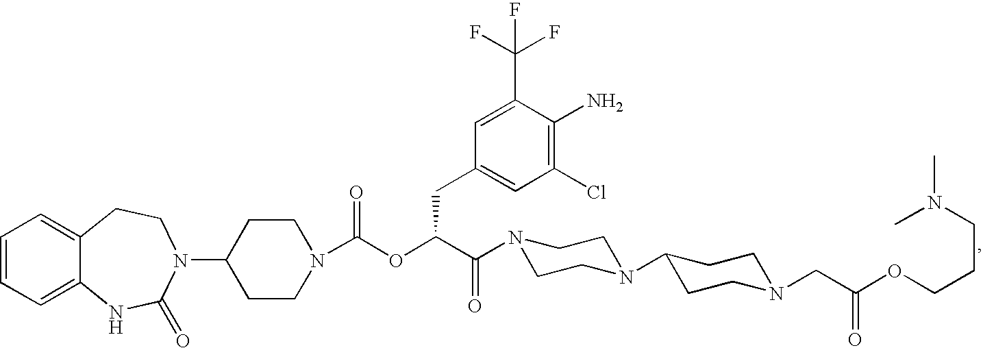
C1=CC=C2C(=C1)CCN(C1CCN(C(OC(C(=O)N3CCN(C4CCN(CC(OCCCN(C)C)=O)CC4)CC3)CC3=CC(Cl)=C(N)C(C(F)(F)F)=C3)=O)CC1)C(=O)N2
